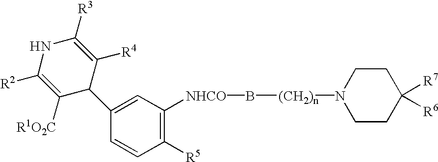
C1([R5])=C([NHCO]B[(CH2)n]N2CCC([R7])([R6])CC2)C=C(C2C([R1O2C])=C([R2])NC([R3])=C2[R4])C=C1
